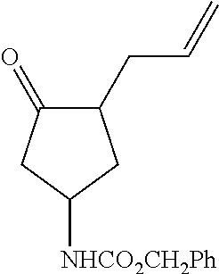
C1(CC=C)C(=O)CC([NHCO2CH2Ph])C1
